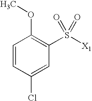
C1=CC(Cl)=CC(S([X1])(=O)=O)=C1OC
